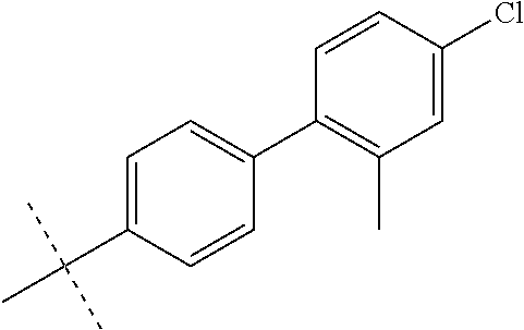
C1(C2=C(C)C=C(Cl)C=C2)=CC=C(C(C)(C)C)C=C1
